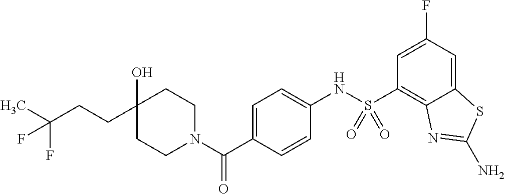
C1CN(C(C2=CC=C(NS(C3=C4C(=CC(F)=C3)SC(N)=N4)(=O)=O)C=C2)=O)CCC1(O)CCC(C)(F)F
